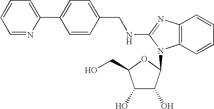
C1(C2=CC=CC=N2)=CC=C(CNC2=NC3=C(C=CC=C3)N2C2C(O)C(O)C(CO)O2)C=C1
